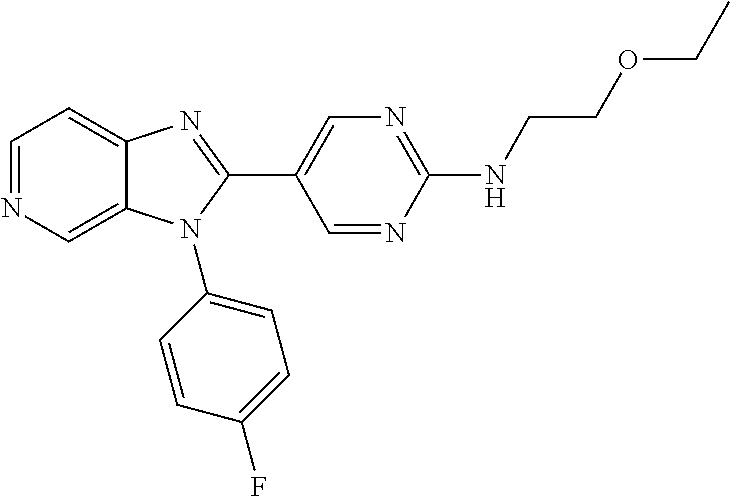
C12=CN=CC=C1N=C(C1=CN=C(NCCOCC)N=C1)N2C1=CC=C(F)C=C1
